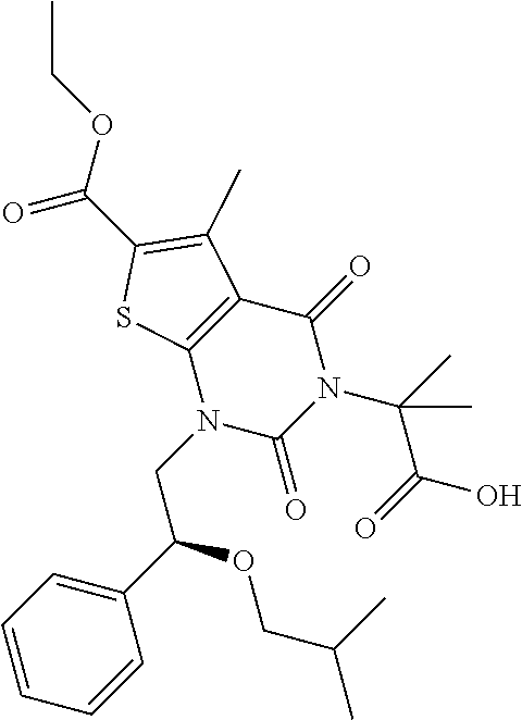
C12=C(N(CC(C3=CC=CC=C3)OCC(C)C)C(=O)N(C(C(=O)O)(C)C)C1=O)SC(C(OCC)=O)=C2C
